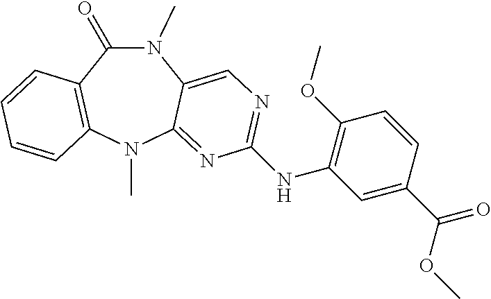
N1(C)C(=O)C2=C(N(C)C3=NC(NC4=C(OC)C=CC(C(=O)OC)=C4)=NC=C13)C=CC=C2
